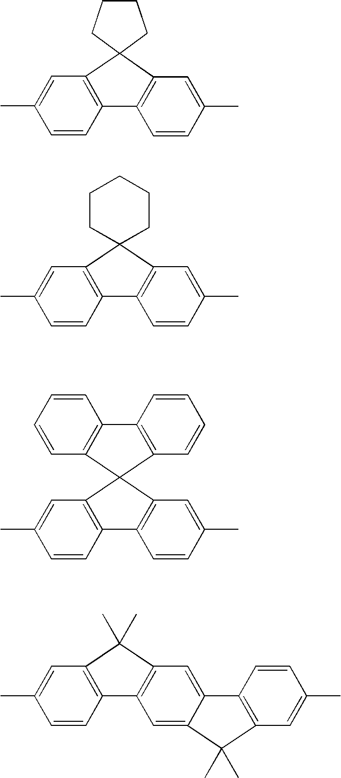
CC1=CC2=C(C=C1)C1=C(C=C(C)C=C1)C21CCCC1.CC1=CC2=C(C=C1)C1=C(C=C(C)C=C1)C21CCCCC1.CC1=CC2=C(C=C1)C1=C(C=C(C)C=C1)C21C2=C(C3=C1C=CC=C3)C=CC=C2.CC1=CC2=C(C=C1)C1=C(C=C3C(=C1)C(C)(C)C1=C3C=CC(C)=C1)C2(C)C
